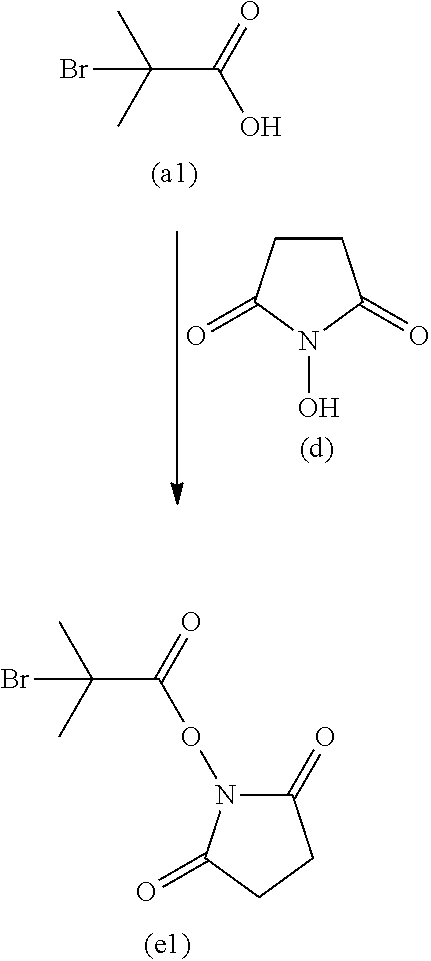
C1CC(=O)N(O)C1=O.C(C(C)(C)Br)(=O)O.C(=O)(ON1C(=O)CCC1=O)C(C)(C)Br
